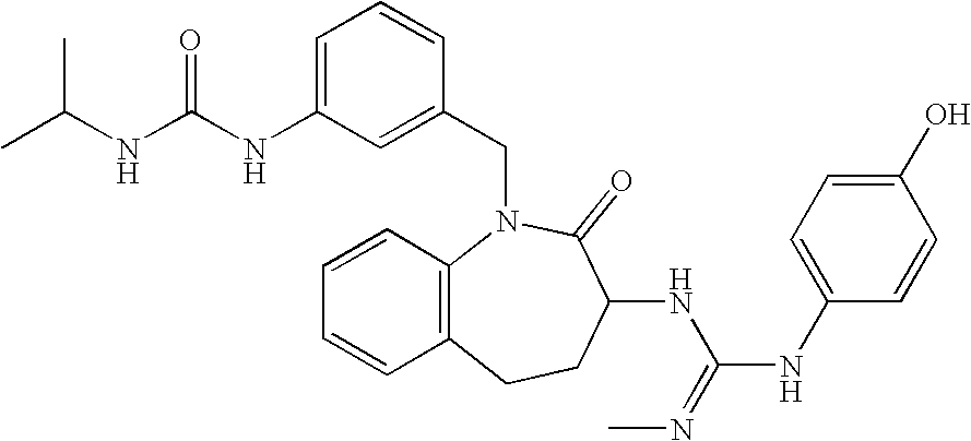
CC(NC(NC1=CC=CC(CN2C3=C(C=CC=C3)CCC(NC(NC3=CC=C(O)C=C3)=NC)C2=O)=C1)=O)C
